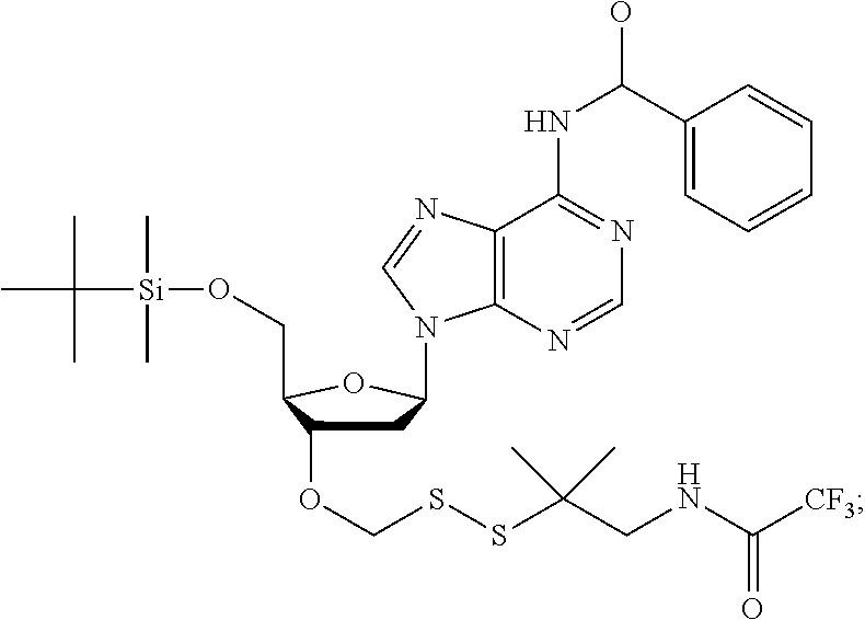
C12=C(N=CN=C1NC(C1=CC=CC=C1)O)N(C1CC(OCSSC(CNC([CF3])=O)(C)C)C(CO[Si](C)(C)C(C)(C)C)O1)C=N2
